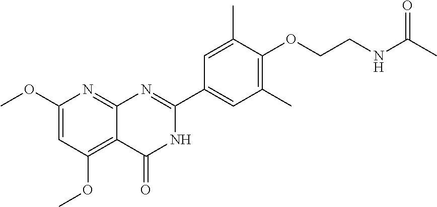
C1(OC)=CC(OC)=C2C(=N1)N=C(C1=CC(C)=C(OCCNC(C)=O)C(C)=C1)NC2=O
